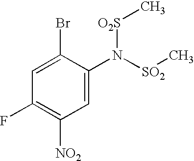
C1(Br)=CC(F)=C([NO2])C=C1N([SO2]C)[O2S]C
